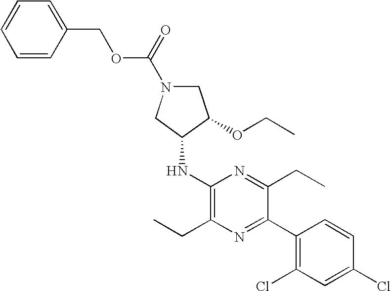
CCC1=C(NC2C(OCC)CN(C(=O)OCC3=CC=CC=C3)C2)N=C(CC)C(C2=C(Cl)C=C(Cl)C=C2)=N1
